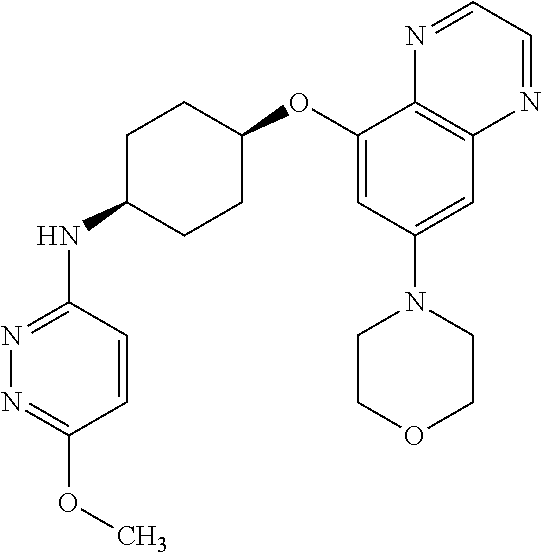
C1=CC(NC2CCC(OC3=CC(N4CCOCC4)=CC4=C3N=CC=N4)CC2)=NN=C1OC
